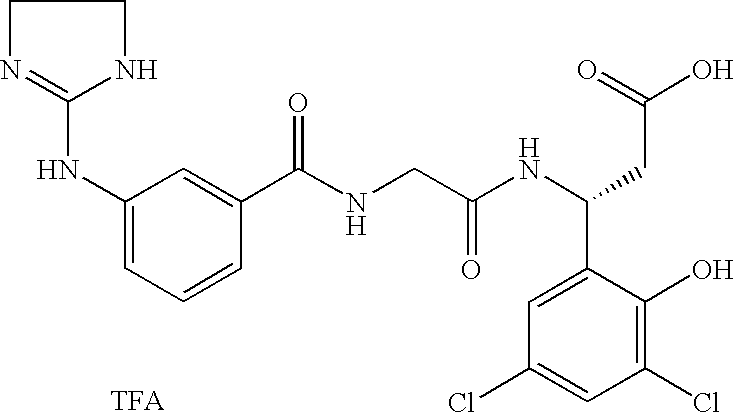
[TFA].C1(NC2=NCCN2)=CC=CC(C(=O)NCC(NC(C2=CC(Cl)=CC(Cl)=C2O)CC(O)=O)=O)=C1
